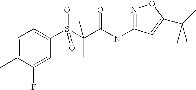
C1=C(C)C(F)=CC(S(C(C(NC2=NOC(C(C)(C)C)=C2)=O)(C)C)(=O)=O)=C1
